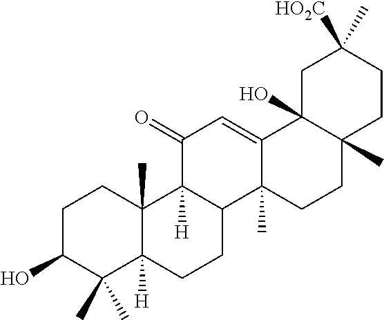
OC1C(C)(C)C2([H])C(C)(CC1)C1([H])C(CC2)C2(C)C(=CC1=O)C1(O)C(C)(CC2)CCC([HO2C])(C)C1
